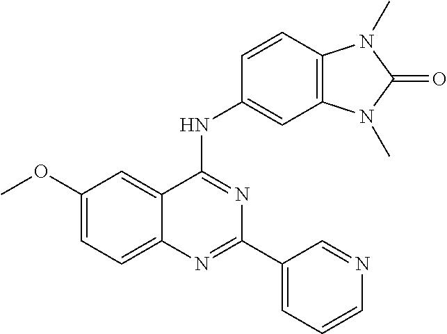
C1(OC)=CC=C2C(=C1)C(NC1=CC3=C(C=C1)N(C)C(=O)N3C)=NC(C1=CC=CN=C1)=N2
